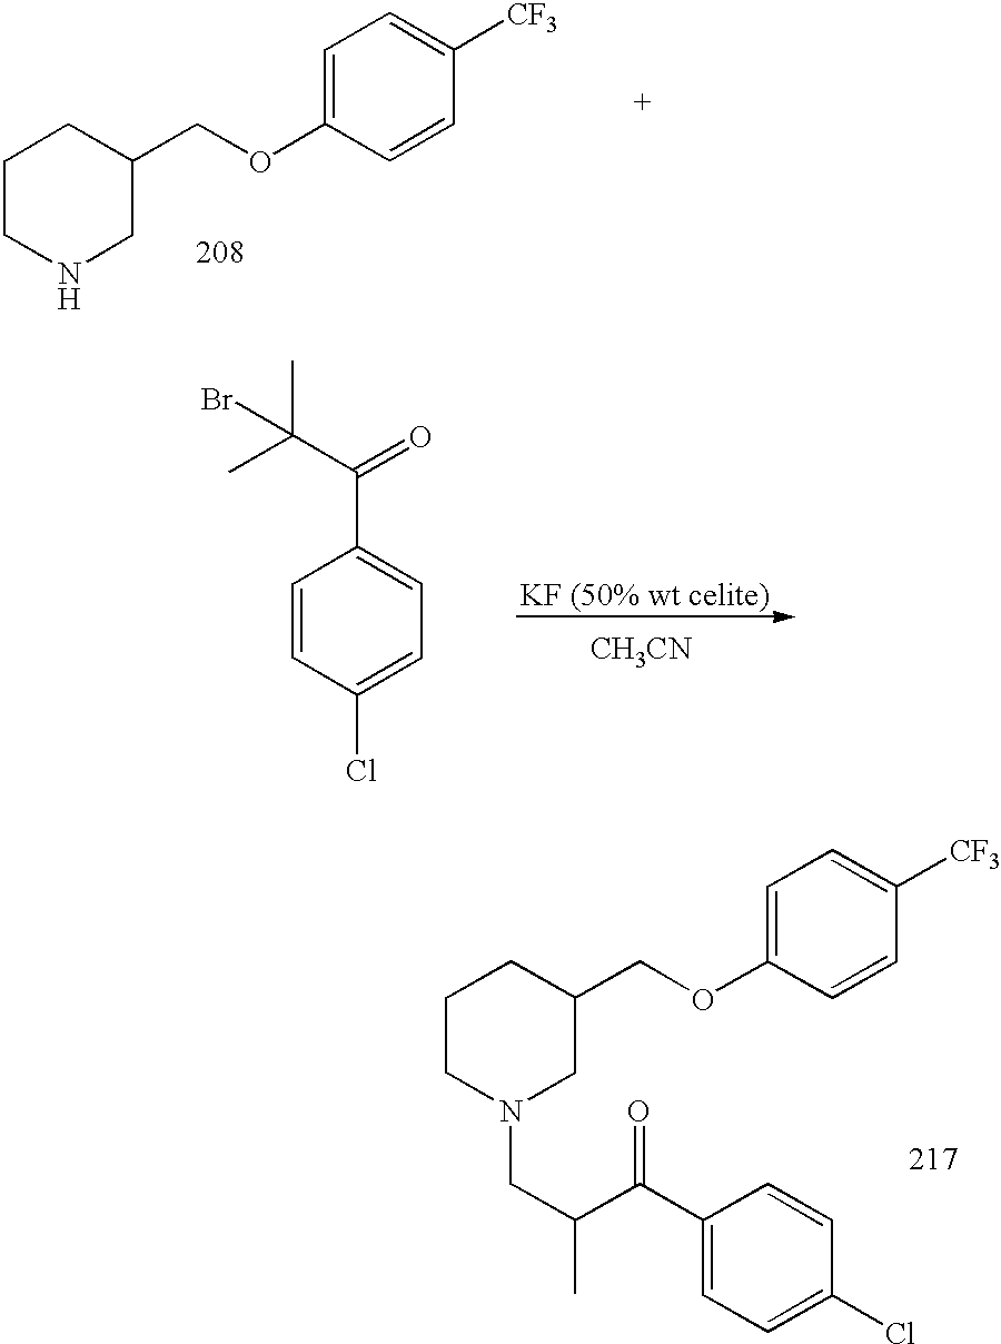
C1CNCC(COC2=CC=C([CF3])C=C2)C1.C1=CC(Cl)=CC=C1C(=O)C(C)(C)Br.[CH3CN].C1CN(CC(C(C2=CC=C(Cl)C=C2)=O)C)CC(COC2=CC=C([CF3])C=C2)C1
